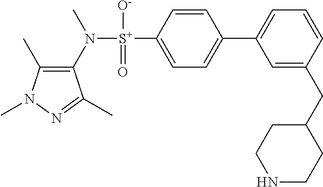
C1(C)=C(N([S+](C2=CC=C(C3=CC=CC(CC4CCNCC4)=C3)C=C2)([O-])=O)C)C(C)=NN1C
